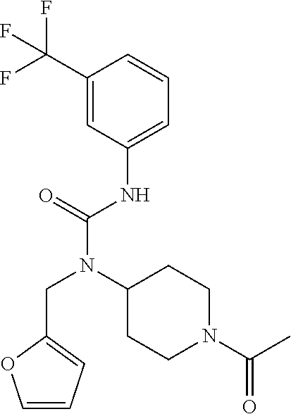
C1(C(F)(F)F)=CC(NC(N(CC2=CC=CO2)C2CCN(C(=O)C)CC2)=O)=CC=C1
